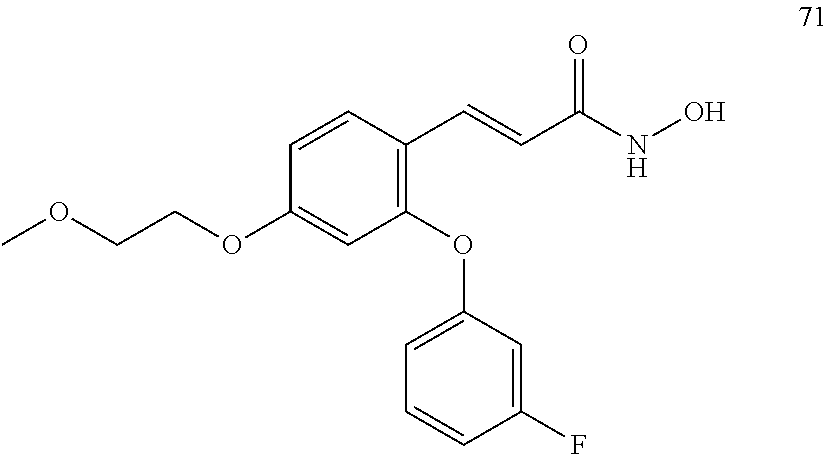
C1=CC(C=CC(NO)=O)=C(OC2=CC=CC(F)=C2)C=C1OCCOC
